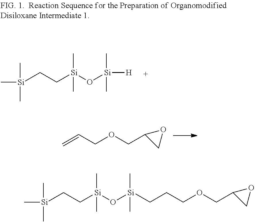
[Si](CC[Si](O[Si](C)(C)[H])(C)C)(C)(C)C.C=CCOCC1CO1.[Si](CC[Si](O[Si](C)(C)CCCOCC1CO1)(C)C)(C)(C)C
